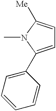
C1=C(C2=CC=CC=C2)N(C)C([Me])=C1
